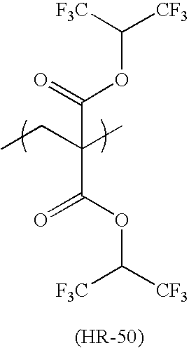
CCC(C)(C(OC([CF3])[CF3])=O)C(=O)OC([CF3])[CF3]
